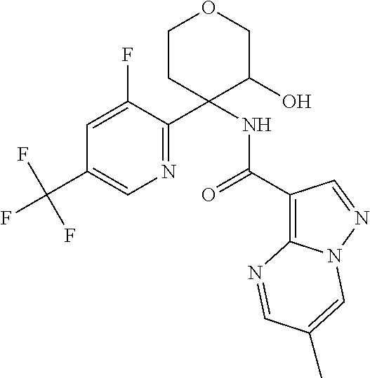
C1=C(F)C(C2(NC(=O)C3=C4N(N=C3)C=C(C)C=N4)C(O)COCC2)=NC=C1C(F)(F)F
